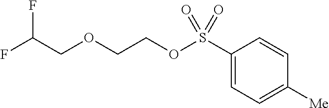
FC(COCCOS(C1=CC=C([Me])C=C1)(=O)=O)F
